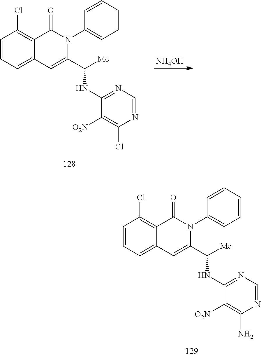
C1=CC=C2C(=C1Cl)C(=O)N(C1=CC=CC=C1)C(C([Me])NC1=NC=NC(N)=C1[O2N])=C2.C1=CC=C2C(=C1Cl)C(=O)N(C1=CC=CC=C1)C(C([Me])NC1=NC=NC(Cl)=C1[O2N])=C2.[NH4OH]
